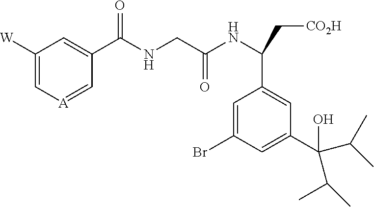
C1([W])=C[A]=CC(C(NCC(NC(C[CO2H])C2=CC(C(O)(C(C)C)C(C)C)=CC(Br)=C2)=O)=O)=C1
